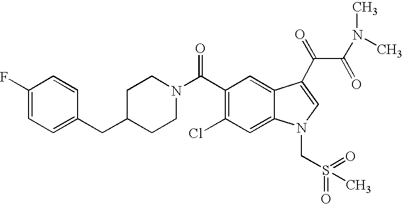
C1(F)=CC=C(CC2CCN(C(C3=C(Cl)C=C4C(=C3)C(C(=O)C(=O)N(C)C)=CN4CS(=O)(C)=O)=O)CC2)C=C1
